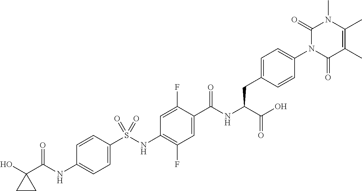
C1=C(S(NC2=C(F)C=C(C(NC(C(O)=O)CC3=CC=C(N4C(=O)C(C)=C(C)N(C)C4=O)C=C3)=O)C(F)=C2)(=O)=O)C=CC(NC(C2(O)CC2)=O)=C1
